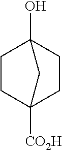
C1C2([CO2H])CCC(O)(C1)C2
